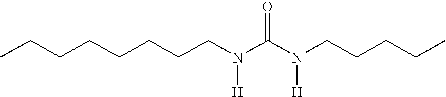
CCCCCCCCN(C(N(CCCCC)[H])=O)[H]
